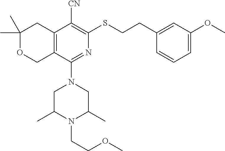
C1(C)(C)OCC2=C(C1)C([CN])=C(SCCC1=CC(OC)=CC=C1)N=C2N1CC(C)N(CCOC)C(C)C1
